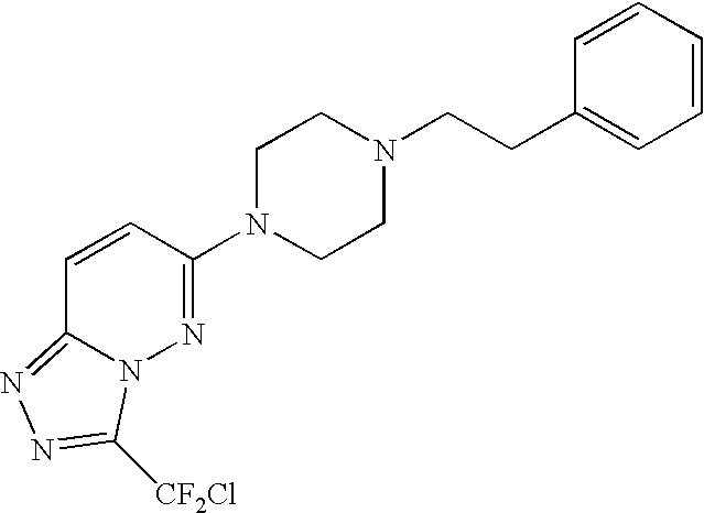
C1N(C2=NN3C(=NN=C3[CF2Cl])C=C2)CCN(CCC2=CC=CC=C2)C1
